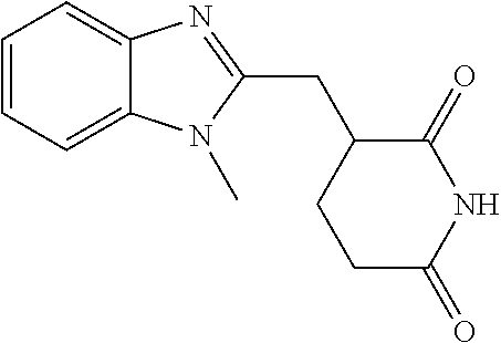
C1=CC=C2C(=C1)N=C(CC1CCC(=O)NC1=O)N2C
